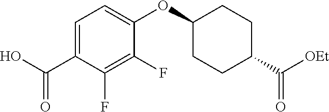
OC(C1=CC=C(OC2CCC(C([OEt])=O)CC2)C(F)=C1F)=O
